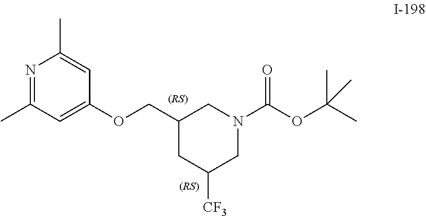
N1=C(C)C=C(OCC2CC([CF3])CN(C(OC(C)(C)C)=O)C2)C=C1C
